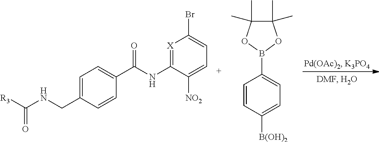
C1=C(CNC([R3])=O)C=CC(C(NC2=[X]C(Br)=CC=C2[NO2])=O)=C1.C1=CC([B(OH)2])=CC=C1B1OC(C)(C)C(C)(C)O1
